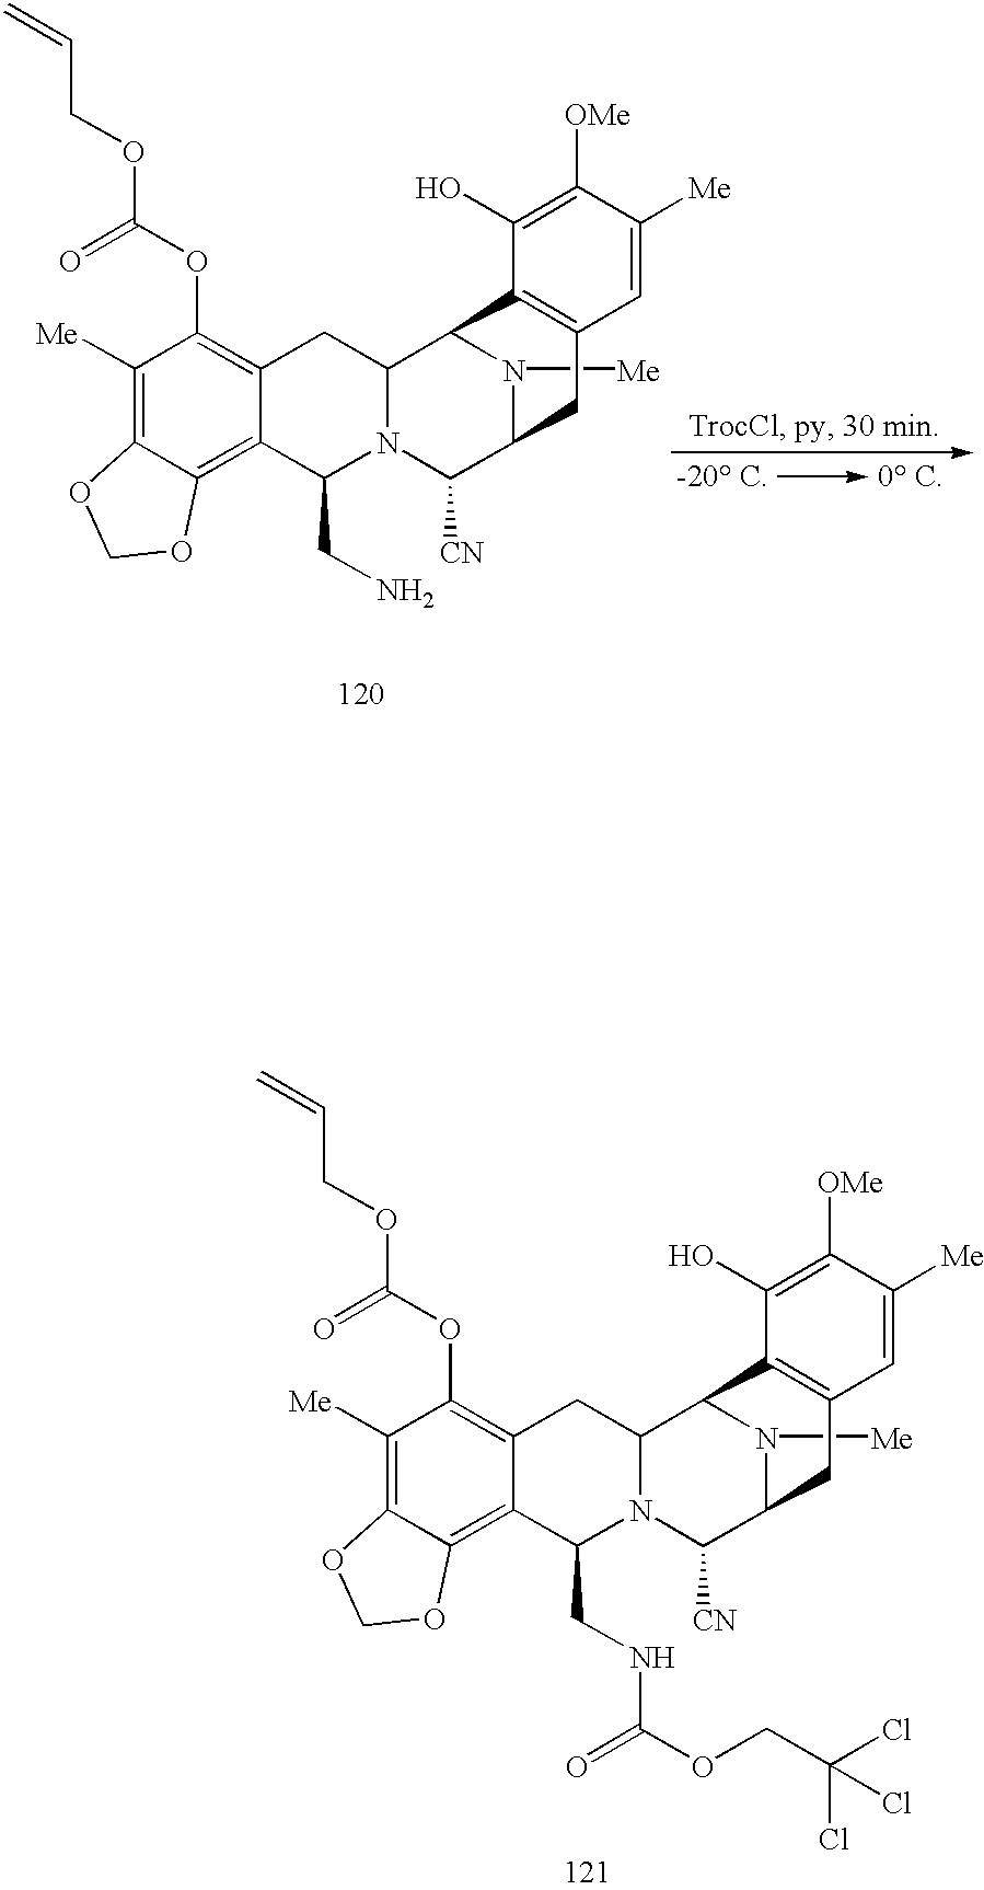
C1(OC(OCC=C)=O)=C2C(=C3C(=C1[Me])OCO3)C(CNC(OCC(Cl)(Cl)Cl)=O)N1C(C2)C2N([Me])C(C1[CN])CC1=C2C(O)=C([OMe])C([Me])=C1.C1(OC(OCC=C)=O)=C2C(=C3C(=C1[Me])OCO3)C(CN)N1C(C2)C2N([Me])C(C1[CN])CC1=C2C(O)=C([OMe])C([Me])=C1
